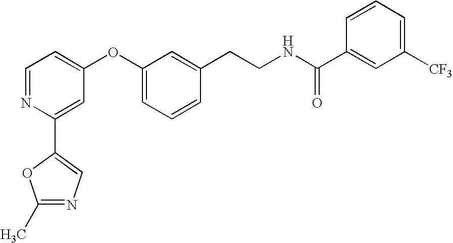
C1=NC(C2=CN=C(C)O2)=CC(OC2=CC=CC(CCNC(C3=CC([CF3])=CC=C3)=O)=C2)=C1
